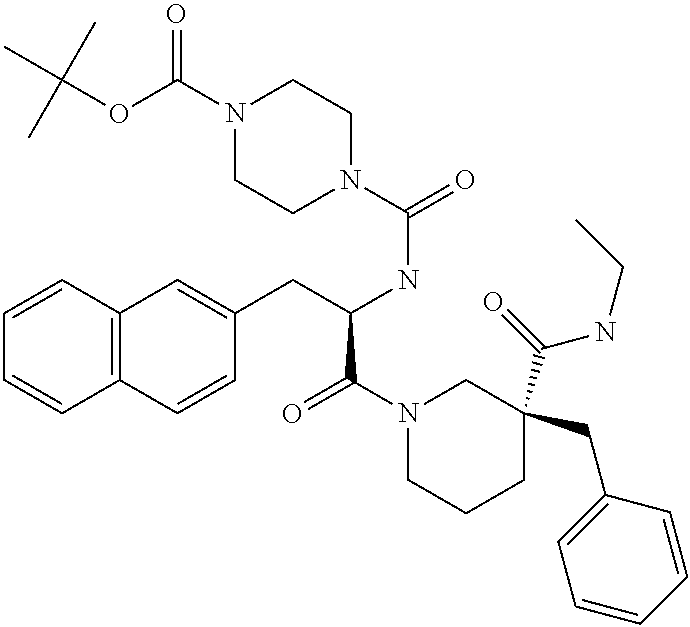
C12=C(C=CC(CC(NC(=O)N3CCN(C(OC(C)(C)C)=O)CC3)C(N3CCCC(C(=O)NCC)(CC4=CC=CC=C4)C3)=O)=C1)C=CC=C2
